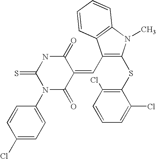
C1(C=C2C(=O)NC(=S)N(C3=CC=C(Cl)C=C3)C2=O)=C(SC2=C(Cl)C=CC=C2Cl)N(C)C2=C1C=CC=C2
